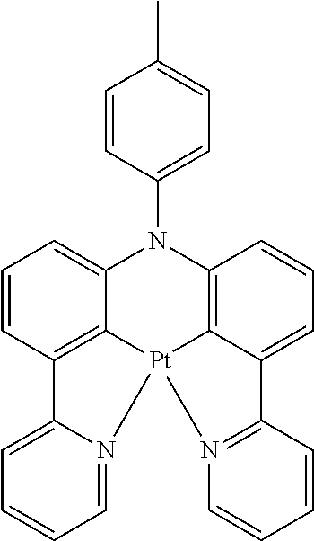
C12=C3C(=CC=C1)N(C1=CC=C(C)C=C1)C1=C4C(=CC=C1)C1=N(C=CC=C1)[Pt]34N1=CC=CC=C21
